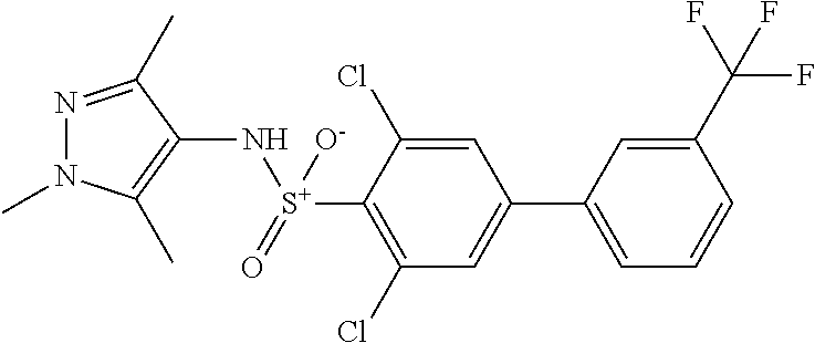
N1(C)N=C(C)C(N[S+](=O)([O-])C2=C(Cl)C=C(C3=CC=CC(C(F)(F)F)=C3)C=C2Cl)=C1C
